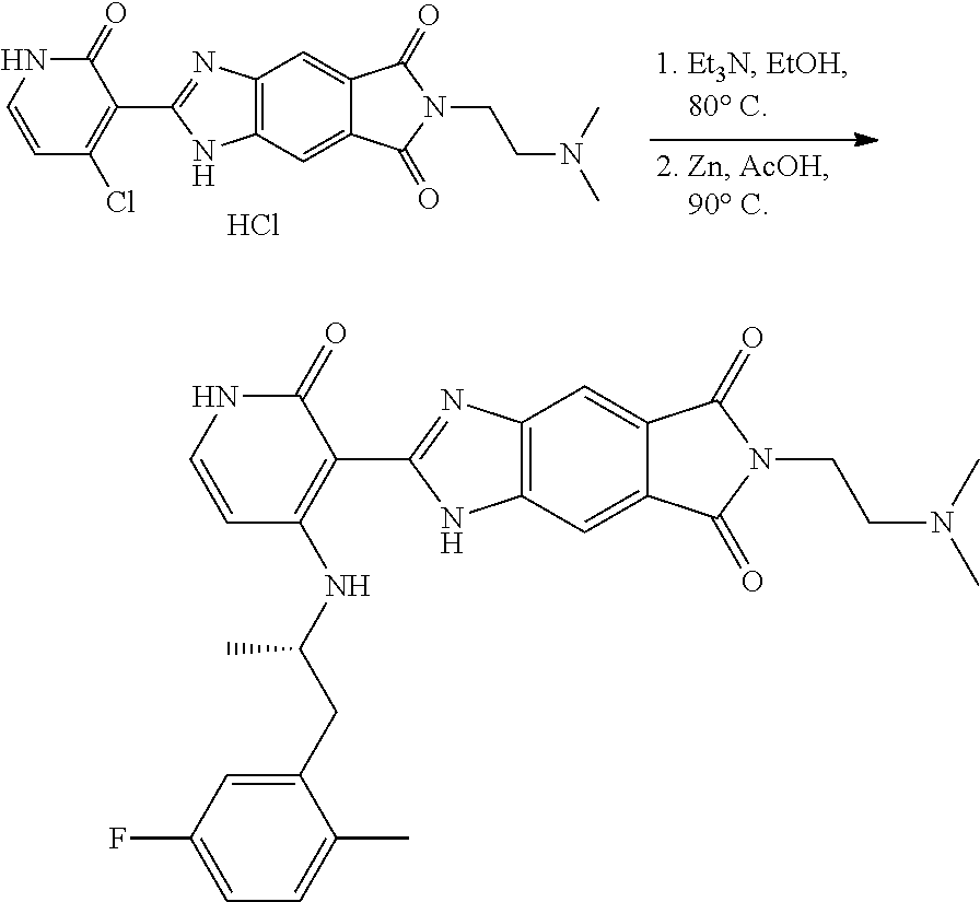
C12=C(C=C3C(=C1)C(=O)N(CCN(C)C)C3=O)NC(C1=C(Cl)C=CNC1=O)=N2.Cl.C12=C(C=C3C(=C1)C(=O)N(CCN(C)C)C3=O)NC(C1=C(NC(CC3=CC(F)=CC=C3C)C)C=CNC1=O)=N2
